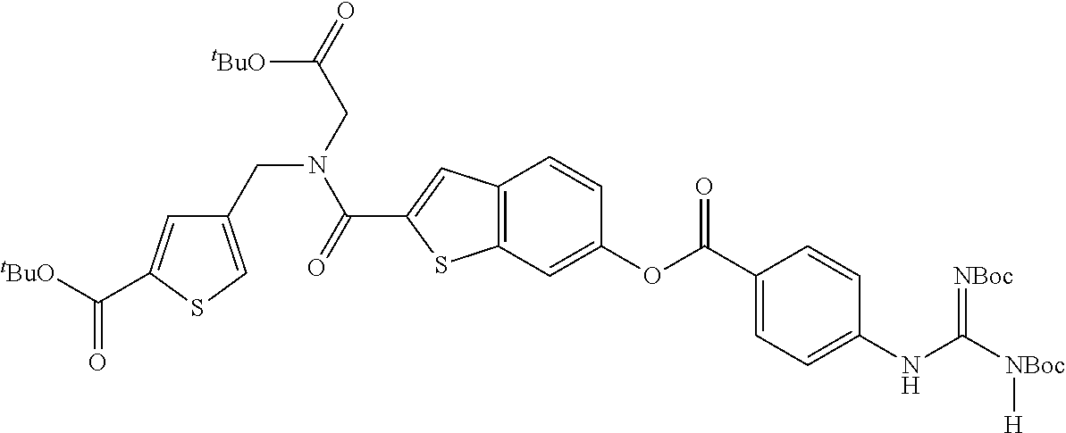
O(C(C1=CC=C(NC([NBoc][H])=[NBoc])C=C1)=O)C1=CC2=C(C=C1)C=C(C(=O)N(CC([tBuO])=O)CC1=CSC(C([tBuO])=O)=C1)S2
